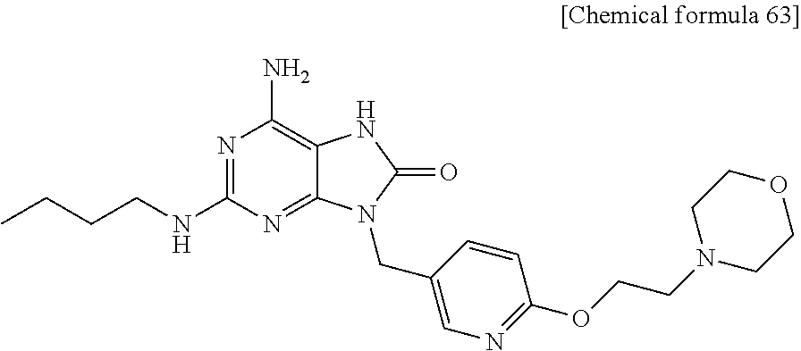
N1=C(NCCCC)N=C2C(=C1N)NC(=O)N2CC1=CN=C(OCCN2CCOCC2)C=C1
